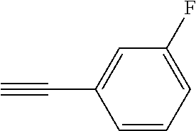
C(C1=CC(F)=CC=C1)#C
